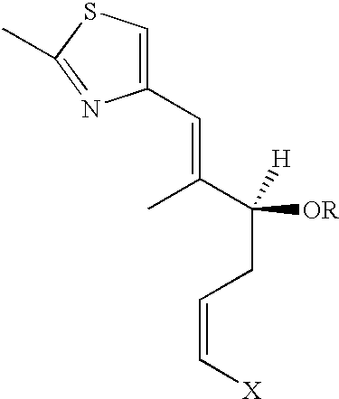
C([H])(C(C)=CC1=CSC(C)=N1)(CC=C[X])[OR]
